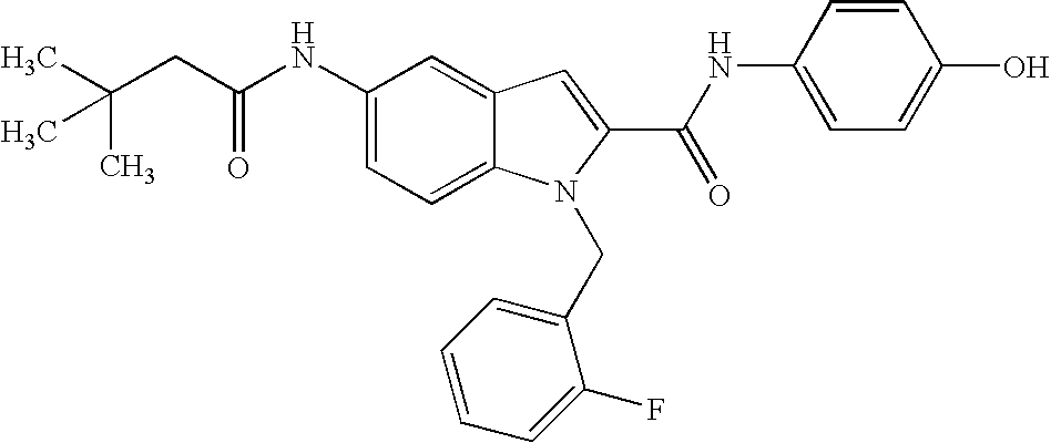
C(CC(NC1=CC=C2C(=C1)C=C(C(NC1=CC=C(O)C=C1)=O)N2CC1=CC=CC=C1F)=O)(C)(C)C
